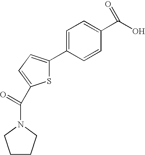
C1=C(C2=CC=C(C(=O)N3CCCC3)S2)C=CC(C(O)=O)=C1
